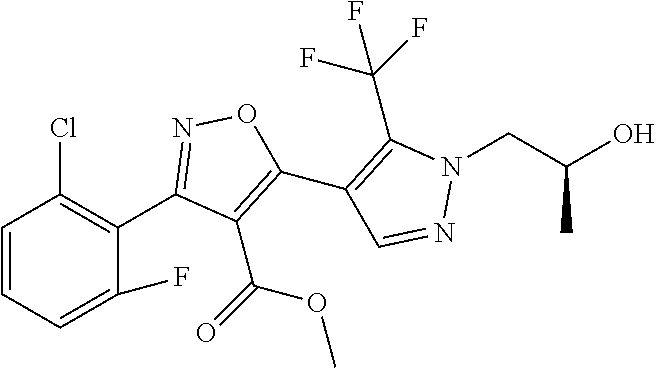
C1(F)=CC=CC(Cl)=C1C1=NOC(C2=C(C(F)(F)F)N(CC(O)C)N=C2)=C1C(=O)OC
